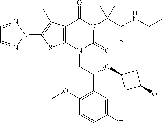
C12=C(N(CC(C3=C(OC)C=CC(F)=C3)OC3CC(O)C3)C(=O)N(C(C(NC(C)C)=O)(C)C)C1=O)SC(N1N=CC=N1)=C2C
